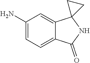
C1(N)=CC=C2C(=C1)C1(NC2=O)CC1
